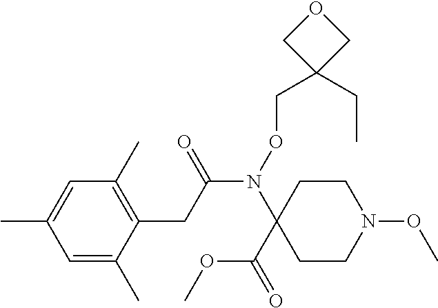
N(C(CC1=C(C)C=C(C)C=C1C)=O)(C1(C(OC)=O)CCN(OC)CC1)OCC1(CC)COC1
